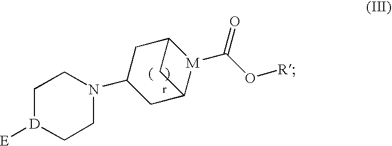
C1[D]([E])CCN(C2CC3[M](C(=O)O[R])C(C2)C3)C1
